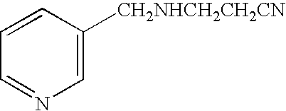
C1=C([CH2NHCH2CH2CN])C=CC=N1
